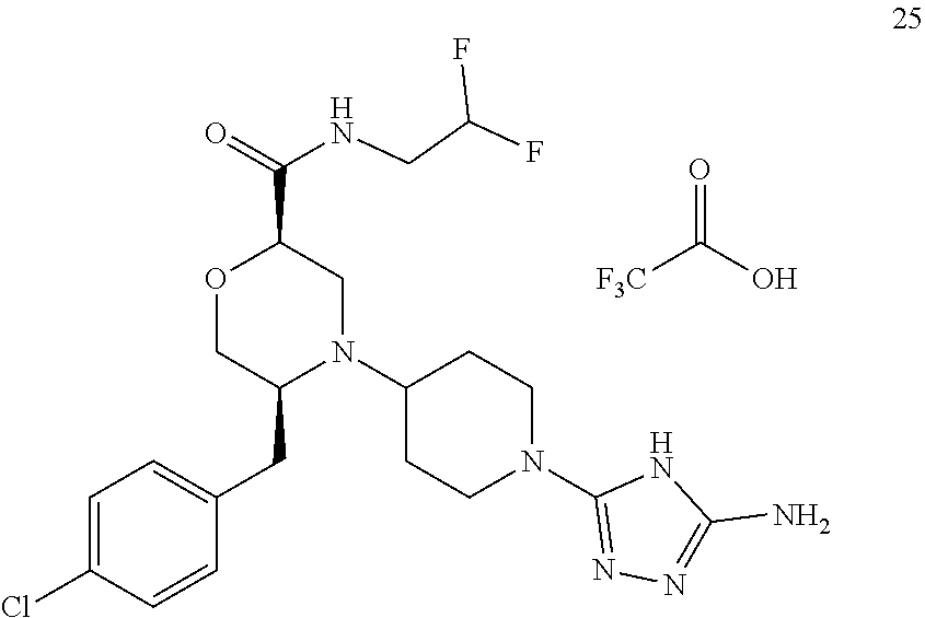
N(CC(F)F)C(C1OCC(CC2=CC=C(Cl)C=C2)N(C2CCN(C3=NN=C(N)N3)CC2)C1)=O.C(O)(=O)[F3C]
